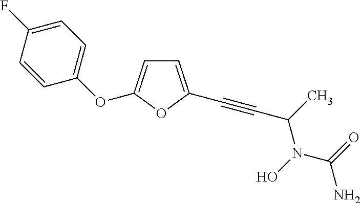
C1=CC(F)=CC=C1OC1=CC=C(C#CC(N(O)C(=O)N)C)O1
